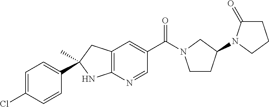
C1=C(Cl)C=CC(C2(C)CC3=C(N2)N=CC(C(=O)N2CCC(N4C(=O)CCC4)C2)=C3)=C1
